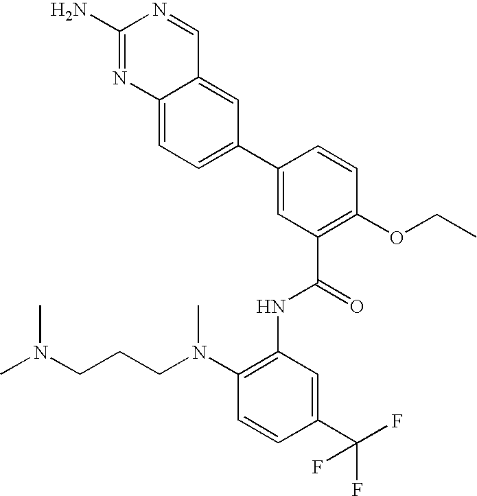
C1(N)=NC2=CC=C(C3=CC(C(=O)NC4=C(N(CCCN(C)C)C)C=CC(C(F)(F)F)=C4)=C(OCC)C=C3)C=C2C=N1
